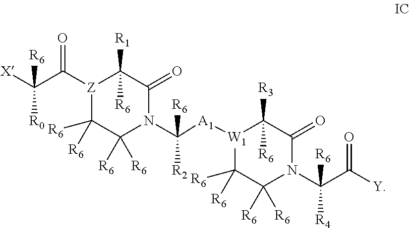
[Z]1(C(C([X])([R0])[R6])=O)C([R6])([R6])C([R6])([R6])N(C([R2])([R6])[A1][W1]2C([R6])([R6])C([R6])([R6])N(C([R4])([R6])C([Y])=O)C(=O)C2([R3])[R6])C(=O)C1([R1])[R6]
